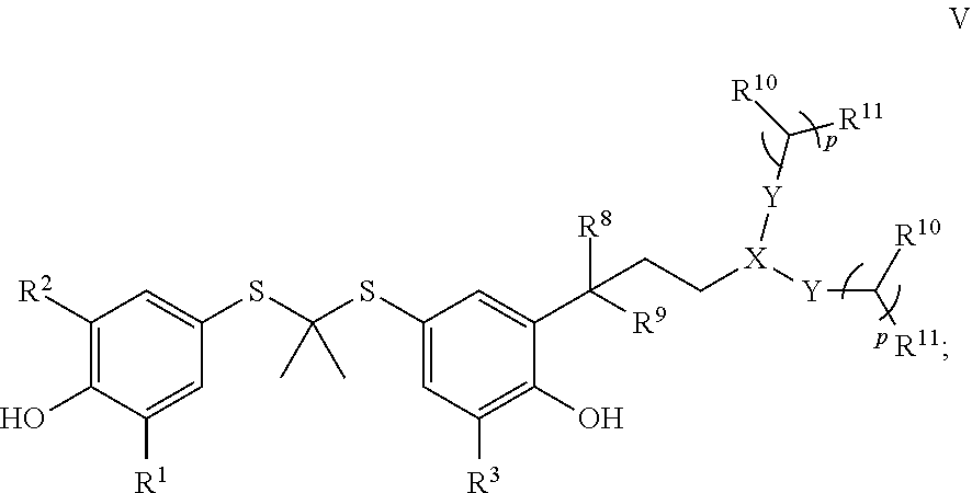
C1(SC(SC2=CC([R3])=C(O)C(C([R8])([R9])CC[X]([Y]C([R10])[R11])[Y]C([R10])[R11])=C2)(C)C)=CC([R2])=C(O)C([R1])=C1
